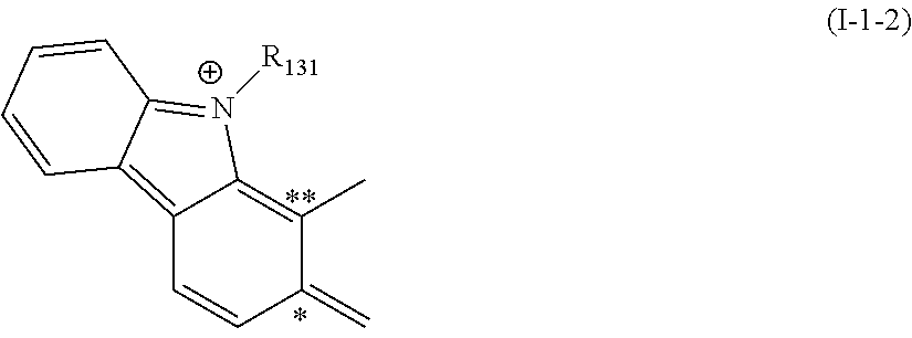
C12=C3C(=[N+]([R131])C1=C(C)C(=C)C=C2)C=CC=C3
